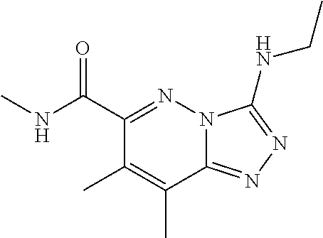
C12=NN=C(NCC)N1N=C(C(NC)=O)C(C)=C2C
